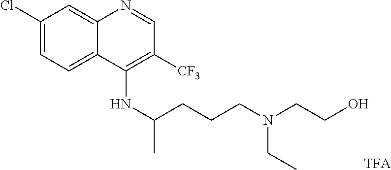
C1(Cl)=CC=C2C(=C1)N=CC([CF3])=C2NC(CCCN(CCO)CC)C.[TFA]
